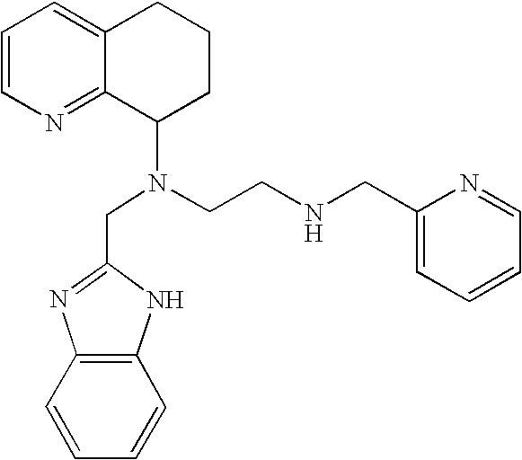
C1=CN=C2C(=C1)CCCC2N(CCNCC1=CC=CC=N1)CC1=NC2=C(N1)C=CC=C2
